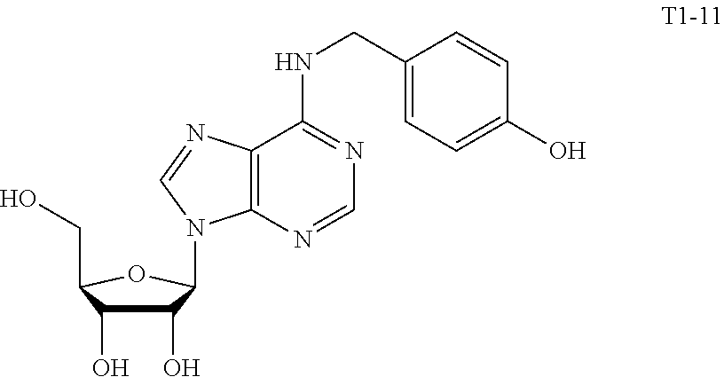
C1(O)C(O)C(CO)OC1N1C2=C(C(NCC3=CC=C(O)C=C3)=NC=N2)N=C1
